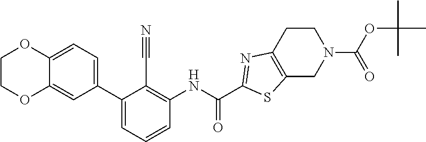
C12=C(CCN(C(OC(C)(C)C)=O)C1)N=C(C(NC1=C(C#N)C(C3=CC=C4C(=C3)OCCO4)=CC=C1)=O)S2
